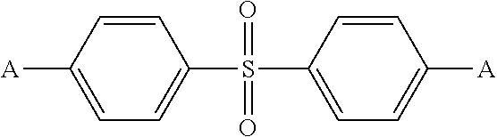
C1(S(C2=CC=C([A])C=C2)(=O)=O)=CC=C([A])C=C1
